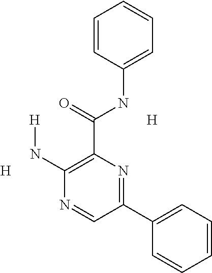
C1=CC(NC(C2=C(N[H])N=CC(C3=CC=CC=C3)=N2)=O)=CC=C1.[H].[H]
